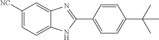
C1([NC])=CC=C2C(=C1)N=C(C1=CC=C(C(C)(C)C)C=C1)N2
